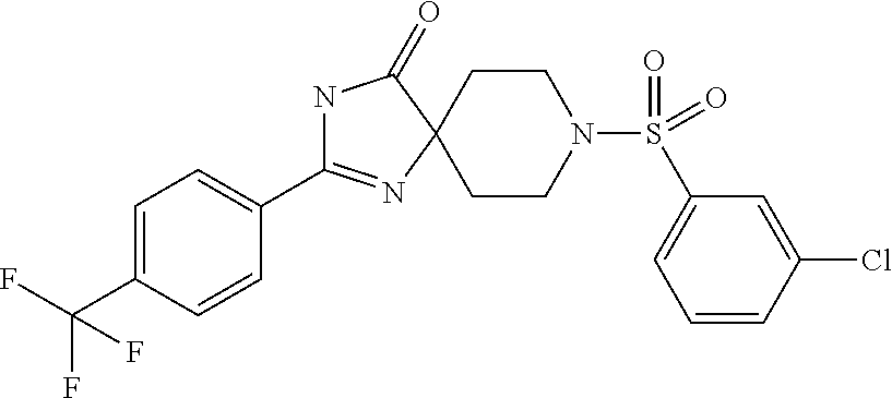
N1C(C2=CC=C(C(F)(F)F)C=C2)=NC2(C1=O)CCN(S(=O)(=O)C1=CC=CC(Cl)=C1)CC2
